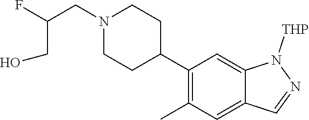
C1(C2CCN(CC(F)CO)CC2)=C(C)C=C2C(=C1)N([THP])N=C2
